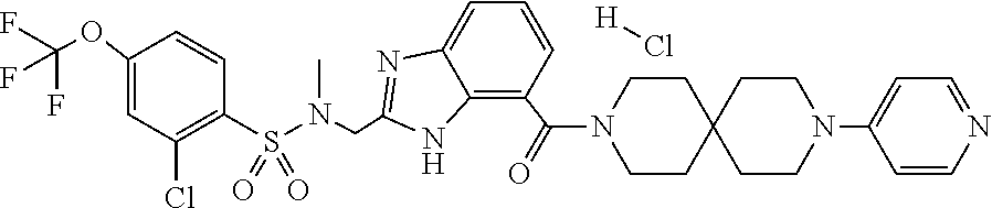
C1(OC(F)(F)F)=CC(Cl)=C(S(N(CC2=NC3=CC=CC(C(=O)N4CCC5(CC4)CCN(C4=CC=NC=C4)CC5)=C3N2)C)(=O)=O)C=C1.[H]Cl
